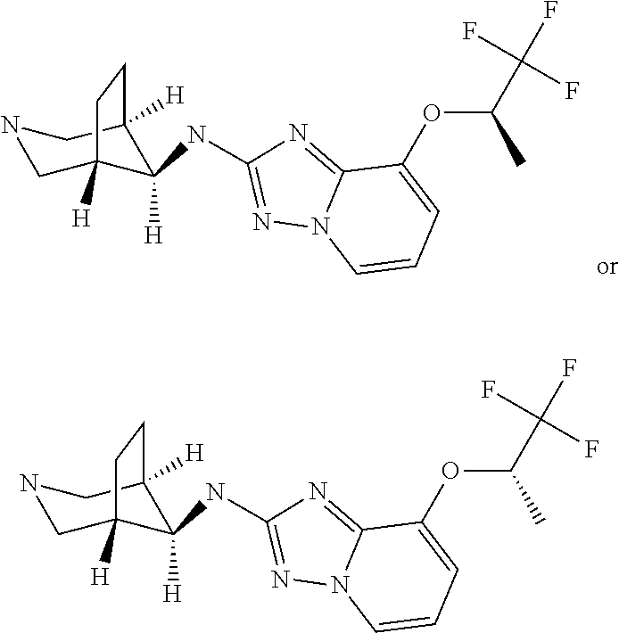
N1CC2([H])C(NC3=NN4C(=N3)C(OC(C(F)(F)F)C)=CC=C4)([H])C([H])(C1)CC2.N1CC2([H])C(NC3=NN4C(=N3)C(OC(C(F)(F)F)C)=CC=C4)([H])C([H])(C1)CC2
